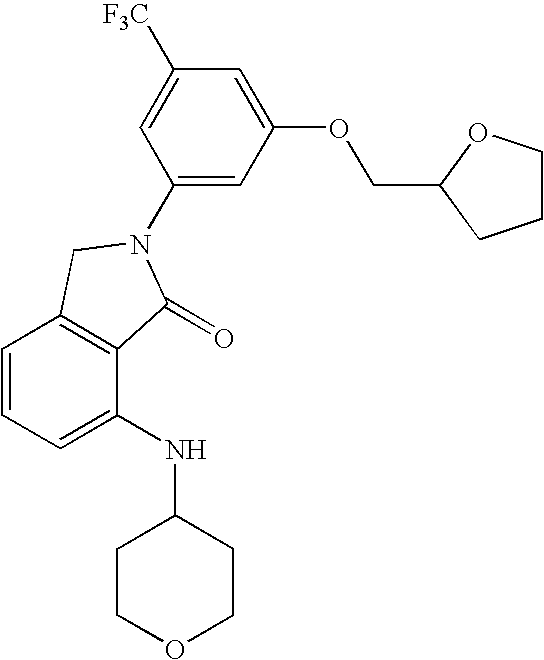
C1=CC=C(NC2CCOCC2)C2=C1CN(C1=CC(OCC3CCCO3)=CC([F3C])=C1)C2=O
